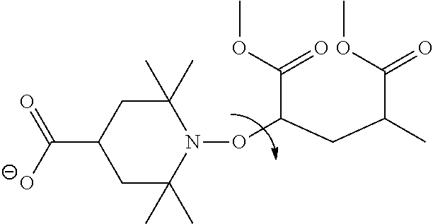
C1C(C)(C)N(OC(CC(C)C(OC)=O)C(=O)OC)C(C)(C)CC1C([O-])=O
